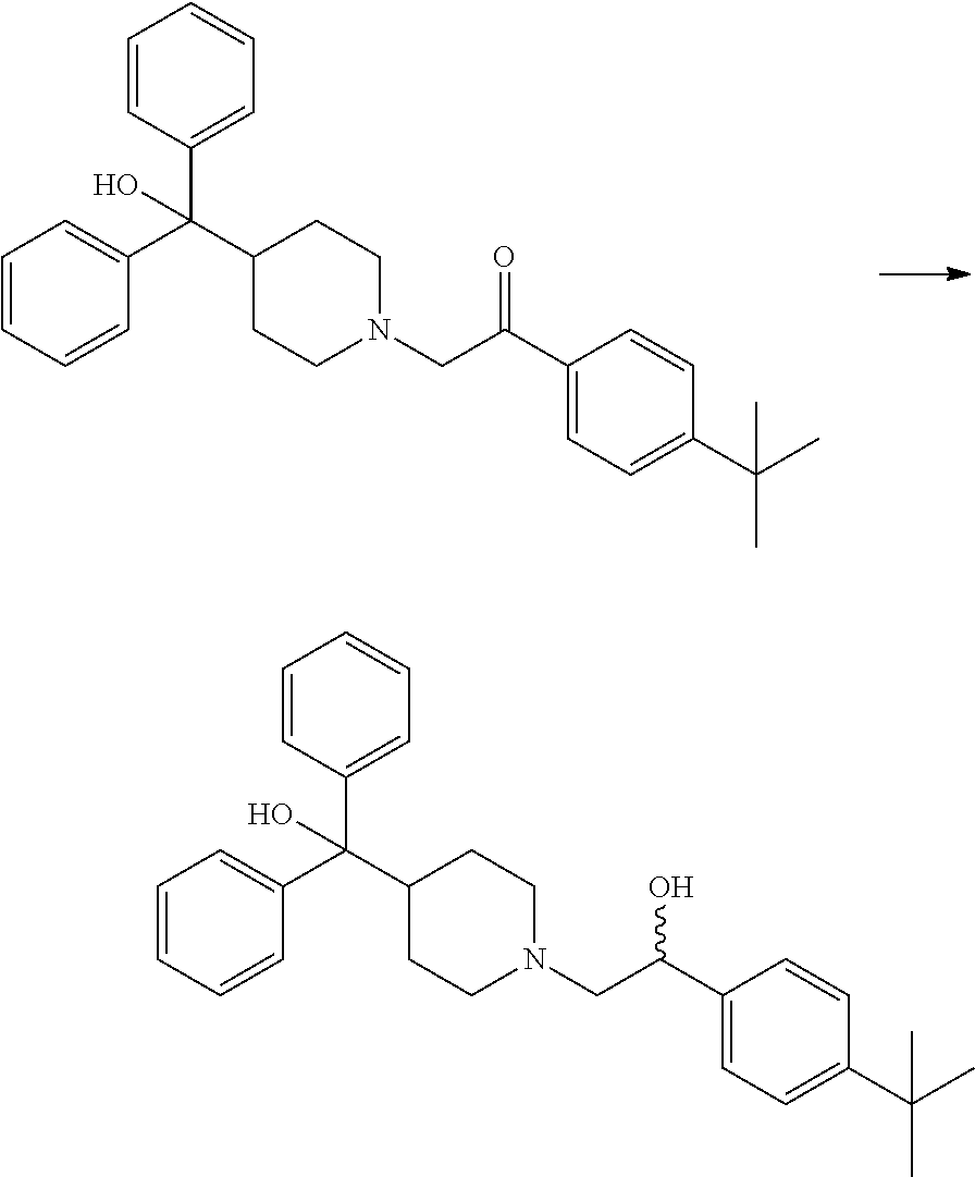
C(N1CCC(C(C2=CC=CC=C2)(C2=CC=CC=C2)O)CC1)C(C1=CC=C(C(C)(C)C)C=C1)=O.C(N1CCC(C(C2=CC=CC=C2)(C2=CC=CC=C2)O)CC1)C(C1=CC=C(C(C)(C)C)C=C1)O
